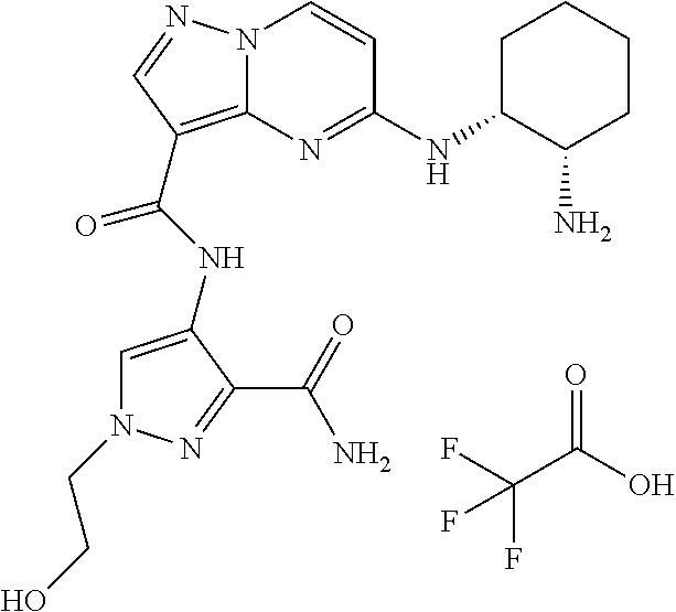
N1(CCO)C=C(NC(=O)C2=C3N(C=CC(NC4C(N)CCCC4)=N3)N=C2)C(C(=O)N)=N1.O=C(O)C(F)(F)F
